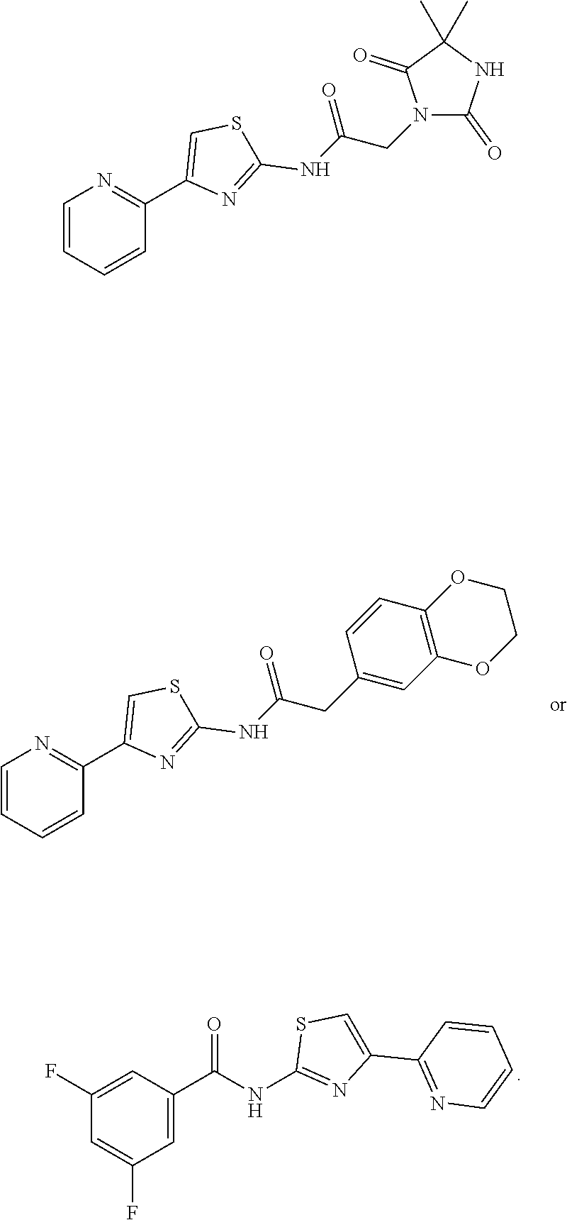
C1=CC=CC(C2=CSC(NC(CC3=CC4=C(C=C3)OCCO4)=O)=N2)=N1.C1(F)=CC(C(=O)NC2=NC(C3=NC=CC=C3)=CS2)=CC(F)=C1.C1=CC=CC(C2=CSC(NC(CN3C(=O)NC(C)(C)C3=O)=O)=N2)=N1
